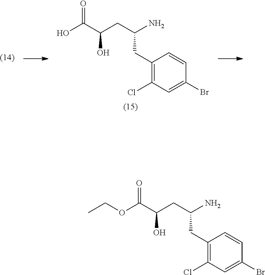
C(C1=C(Cl)C=C(Br)C=C1)C(CC(C(OCC)=O)O)N.C(C1=C(Cl)C=C(Br)C=C1)C(CC(C(O)=O)O)N
